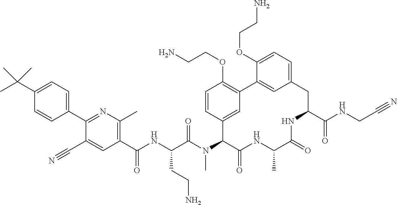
C1(C(NC(C(N(C2C(=O)NC(C)C(=O)NC(C(NCC#N)=O)CC3=CC=C(OCCN)C(=C3)C3=C(OCCN)C=CC2=C3)C)=O)CCN)=O)=C(C)N=C(C2=CC=C(C(C)(C)C)C=C2)C(C#N)=C1
